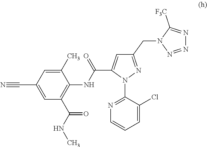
C1=C(C#N)C=C(C)C(NC(C2=CC(CN3C([F3C])=NN=N3)=NN2C2=NC=CC=C2Cl)=O)=C1C(NC)=O
